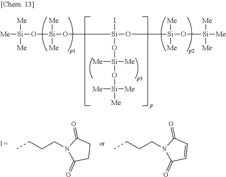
CCCCN1C(=O)CCC1=O.CCCCN1C(=O)C=CC1=O.[Me][Si](O[Si]([Me])([Me])O[Si](I)(O[Si](O[Si]([Me])([Me])[Me])([Me])[Me])O[Si](O[Si]([Me])([Me])[Me])([Me])[Me])([Me])[Me]
